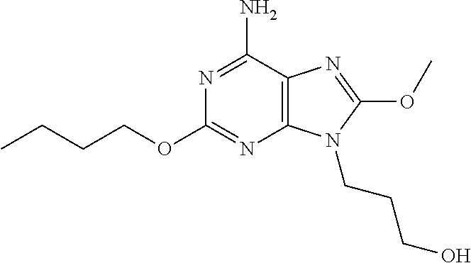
C12=C(C(N)=NC(OCCCC)=N1)N=C(OC)N2CCCO
